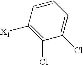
C1([X1])=C(Cl)C(Cl)=CC=C1
